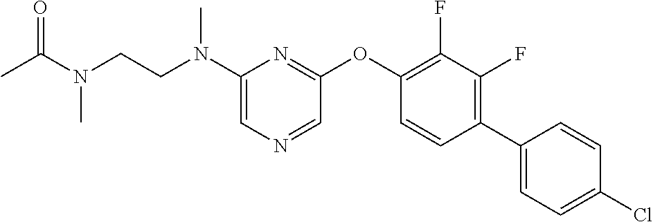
C1(N(CCN(C)C(=O)C)C)=CN=CC(OC2=C(F)C(F)=C(C3=CC=C(Cl)C=C3)C=C2)=N1
